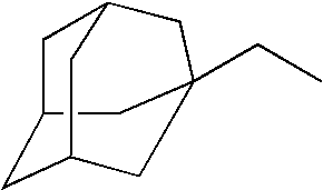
C1C2CC3CC(CC)(C2)CC1C3
